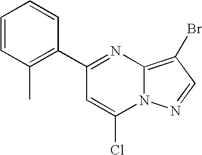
C1(C2=C(C)C=CC=C2)=NC2=C(Br)C=NN2C(Cl)=C1
